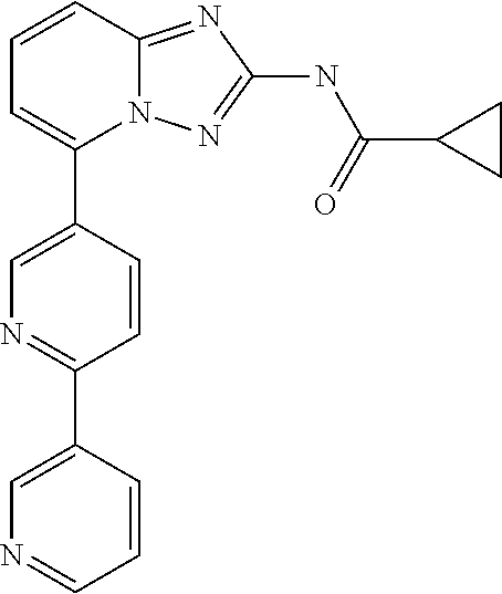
C1=CC2=NC(NC(C3CC3)=O)=NN2C(C2=CN=C(C3=CN=CC=C3)C=C2)=C1
